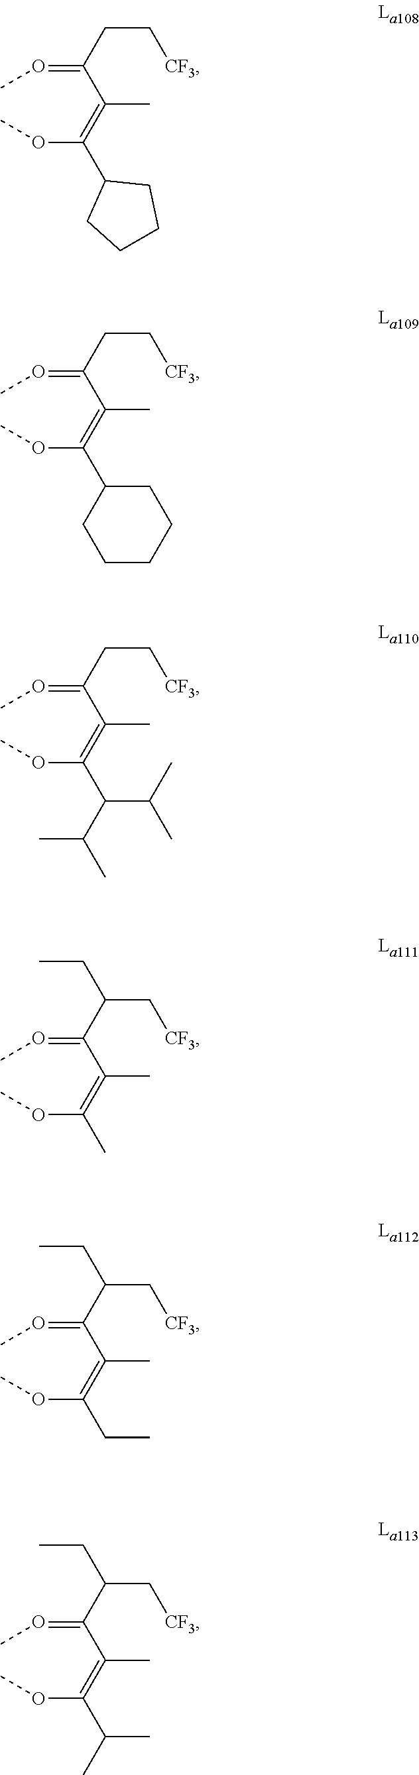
O(C(=C(C(=OC)CC[CF3])C)C1CCCC1)C.O(C(=C(C(=OC)CC[CF3])C)C1CCCCC1)C.O(C(=C(C(=OC)CC[CF3])C)C(C(C)C)C(C)C)C.O(C(=C(C(=OC)C(C[CF3])CC)C)C)C.O(C(=C(C(=OC)C(C[CF3])CC)C)CC)C.O(C(=C(C(=OC)C(C[CF3])CC)C)C(C)C)C
